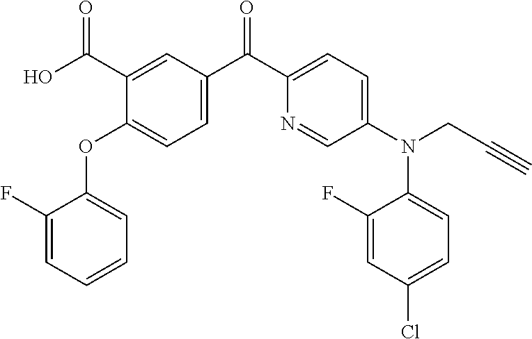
C1=C(F)C(OC2=CC=C(C(C3=CC=C(N(C4=CC=C(Cl)C=C4F)CC#C)C=N3)=O)C=C2C(O)=O)=CC=C1
